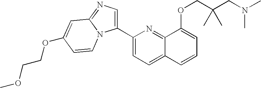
O(C1=CC=CC2=CC=C(C3=CN=C4N3C=CC(OCCOC)=C4)N=C12)CC(CN(C)C)(C)C
